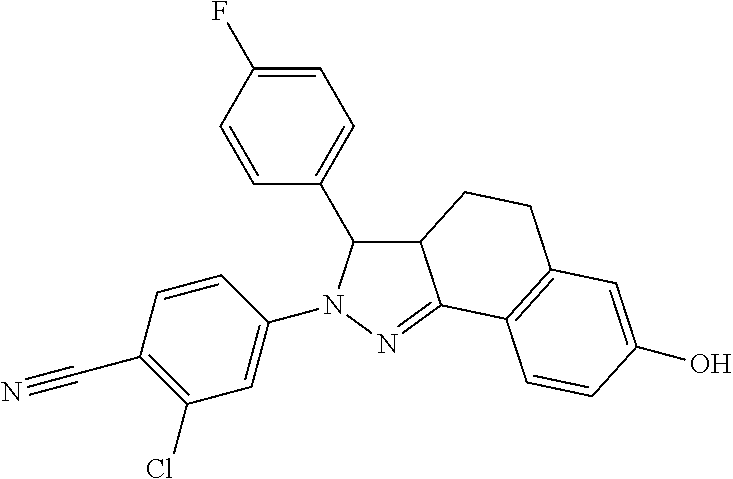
C12C(C3=CC=C(F)C=C3)N(C3=CC(Cl)=C(C#N)C=C3)N=C1C1=C(CC2)C=C(O)C=C1
